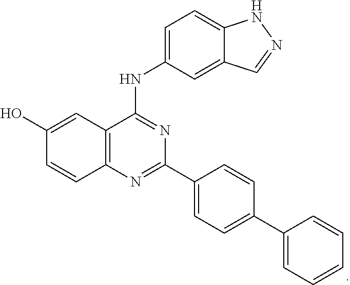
C12=C(N=C(C3=CC=C(C4=CC=CC=C4)C=C3)N=C1NC1=CC=C3C(=C1)C=NN3)C=CC(O)=C2
